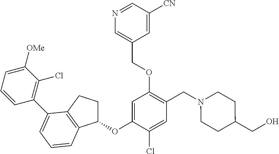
C1=C(OC2CCC3=C2C=CC=C3C2=C(Cl)C([OMe])=CC=C2)C(Cl)=CC(CN2CCC(CO)CC2)=C1OCC1=CN=CC([CN])=C1
